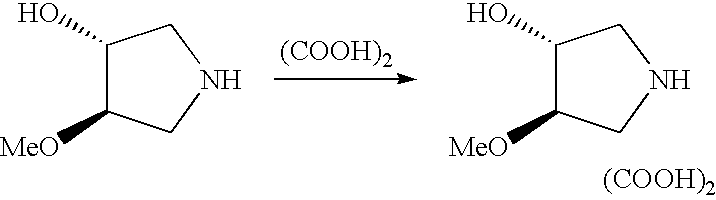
C1([MeO])CNCC1O.[(COOH)2].C1([MeO])CNCC1O.[(COOH)2]
